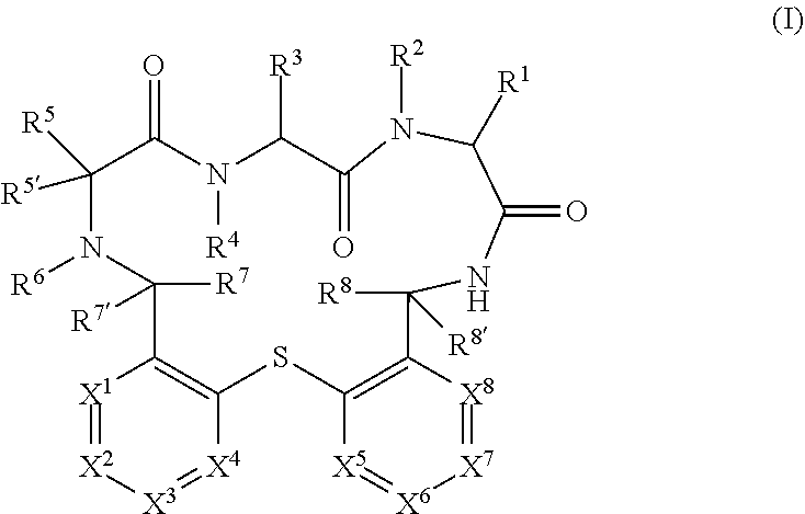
[X1]1=[X2][X3]=[X4]C2=C1C([R7])([R7])N([R6])C([R5])([R5])C(=O)N([R4])C([R3])C(=O)N([R2])C([R1])C(=O)NC([R8])([R8])C1=C(S2)[X5]=[X6][X7]=[X8]1
